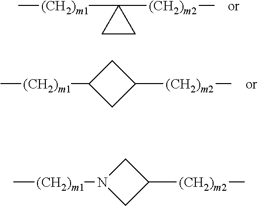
C1CC1([(CH2)m1]C)[(CH2)m2]C.[(CH2)m1](C)C1CC([(CH2)m2]C)C1.[(CH2)m1](C)N1CC([(CH2)m2]C)C1
